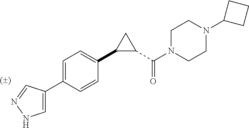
C1=C(C2=CNN=C2)C=CC(C2C(C(N3CCN(C4CCC4)CC3)=O)C2)=C1
